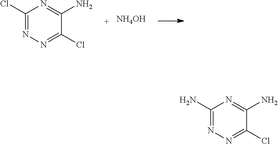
C1(Cl)=NN=C(Cl)N=C1N.[NH4OH].C1(Cl)=NN=C(N)N=C1N
